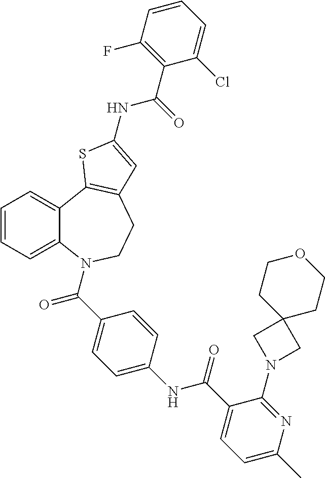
C1=CC=C2C(=C1)C1=C(CCN2C(=O)C2=CC=C(NC(=O)C3=CC=C(C)N=C3N3CC4(C3)CCOCC4)C=C2)C=C(NC(C2=C(F)C=CC=C2Cl)=O)S1
